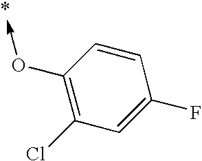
C1=CC(O->C)=C(Cl)C=C1F
